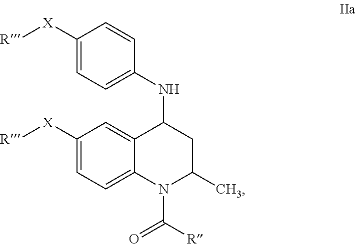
C1([X][R])=CC=C(NC2C3=CC([X][R])=CC=C3N(C([R])=O)C(C)C2)C=C1
